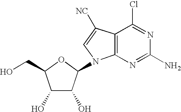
C1(O)C(O)C(N2C3=C(C([NC])=C2)C(Cl)=NC(N)=N3)OC1CO
